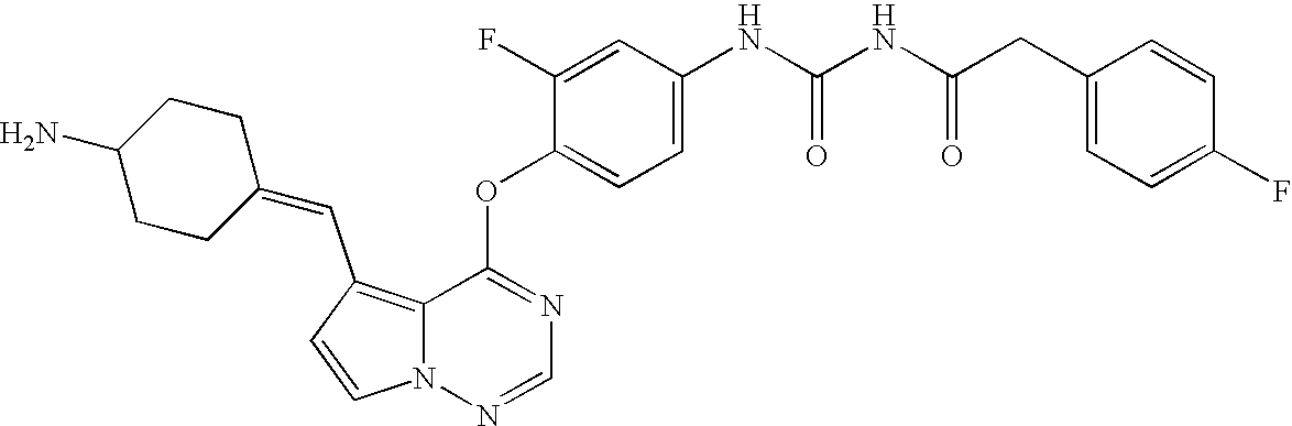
C1=CN2C(=C1C=C1CCC(N)CC1)C(OC1=CC=C(NC(NC(CC3=CC=C(F)C=C3)=O)=O)C=C1F)=NC=N2
